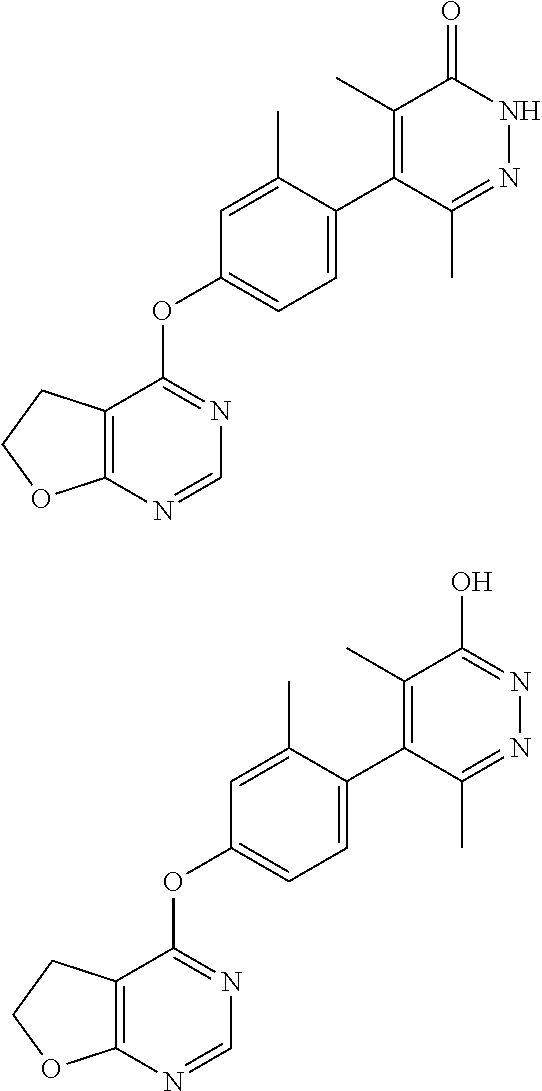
C12=C(N=CN=C1OC1=CC=C(C3=C(C)C(=O)NN=C3C)C(C)=C1)OCC2.C12=C(N=CN=C1OC1=CC=C(C3=C(C)C(O)=NN=C3C)C(C)=C1)OCC2
